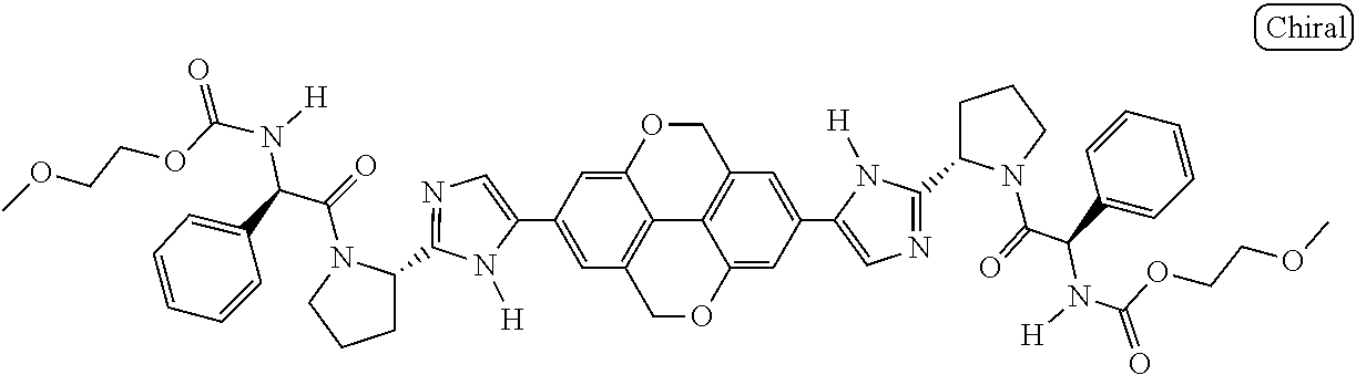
C1(C2=CC3=C4C(=C2)OCC2=C4C(=CC(C4=CN=C(C5CCCN5C(=O)C(C5=CC=CC=C5)N([H])C(OCCOC)=O)N4[H])=C2)OC3)=CN=C(C2CCCN2C(=O)C(C2=CC=CC=C2)N([H])C(OCCOC)=O)N1[H]
